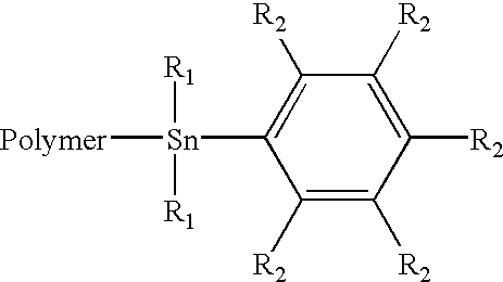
C1([R2])=C([R2])C([R2])=C([R2])C([R2])=C1[Sn]([R1])([R1])[Polymer]
